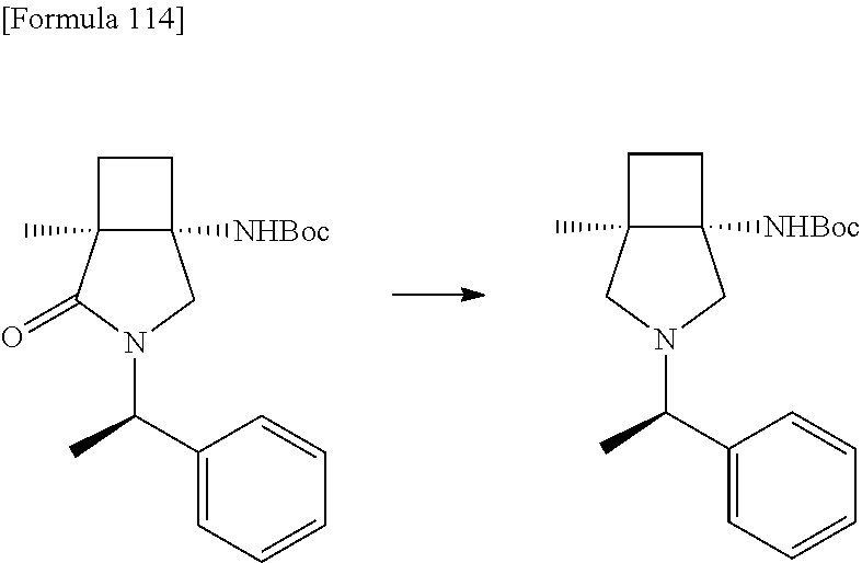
C12([NHBoc])C(C)(C(=O)N(C(C)C3=CC=CC=C3)C1)CC2.C12([NHBoc])C(C)(CN(C(C)C3=CC=CC=C3)C1)CC2
